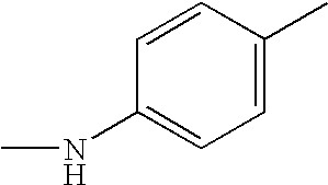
CNC1=CC=C(C)C=C1
